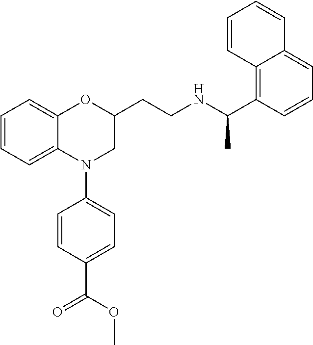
C1=CC=C2C(=C1)OC(CCNC(C1=C3C(=CC=C1)C=CC=C3)C)CN2C1=CC=C(C(OC)=O)C=C1
